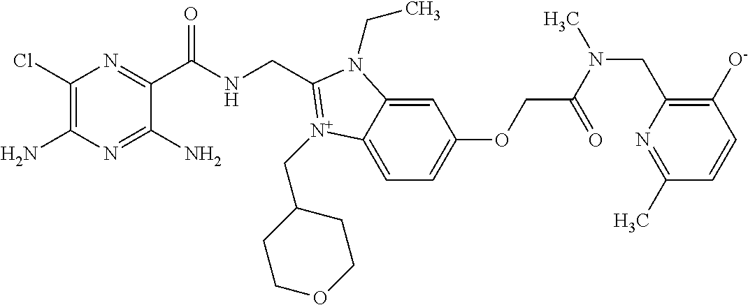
C1(Cl)=C(N)N=C(N)C(C(NCC2=[N+](CC3CCOCC3)C3=CC=C(OCC(=O)N(CC4=C([O-])C=CC(C)=N4)C)C=C3N2CC)=O)=N1
